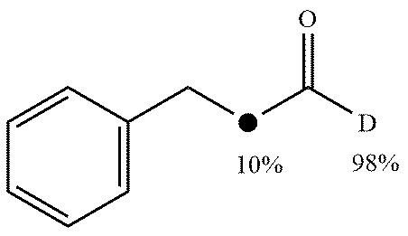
C1=CC(C[d]C([D])=O)=CC=C1
